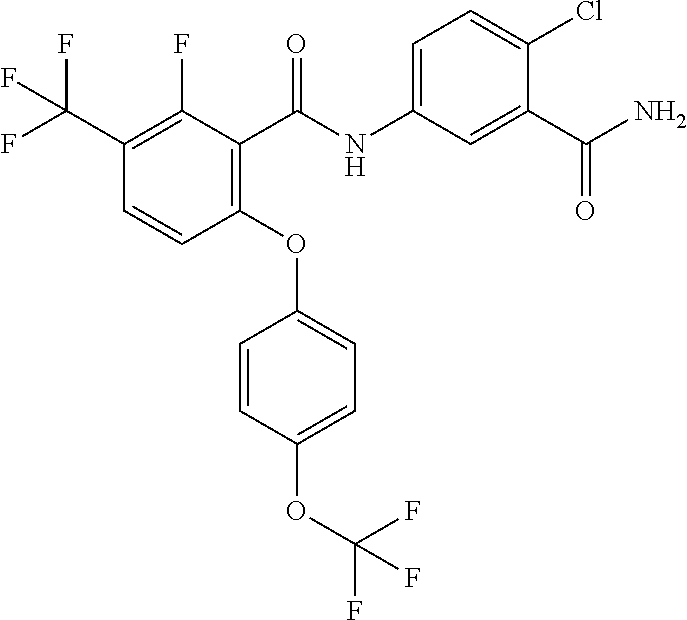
C1(C(F)(F)F)=C(F)C(C(NC2=CC=C(Cl)C(C(N)=O)=C2)=O)=C(OC2=CC=C(OC(F)(F)F)C=C2)C=C1
